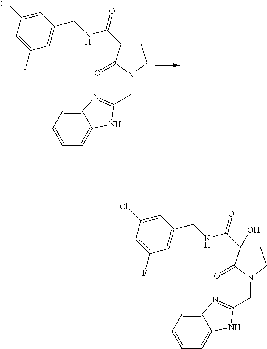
C(N1CCC(C(=O)NCC2=CC(F)=CC(Cl)=C2)C1=O)C1=NC2=CC=CC=C2N1.C(N1CCC(C(=O)NCC2=CC(F)=CC(Cl)=C2)(O)C1=O)C1=NC2=CC=CC=C2N1
